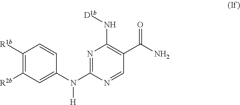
N1=C(N([H])C2=CC([R2b])=C([R1b])C=C2)N=CC(C(N)=O)=C1N[D1b]
